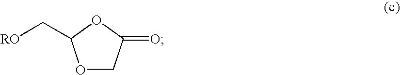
[RO]CC1OCC(=O)O1
